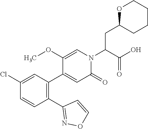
C1(Cl)=CC(C2=CC(=O)N(C(C(O)=O)CC3OCCCC3)C=C2OC)=C(C2=NOC=C2)C=C1
